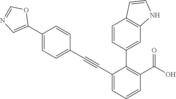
C12=C(NC=C1)C=C(C1=C(C(=O)O)C=CC=C1C#CC1=CC=C(C3=CN=CO3)C=C1)C=C2
